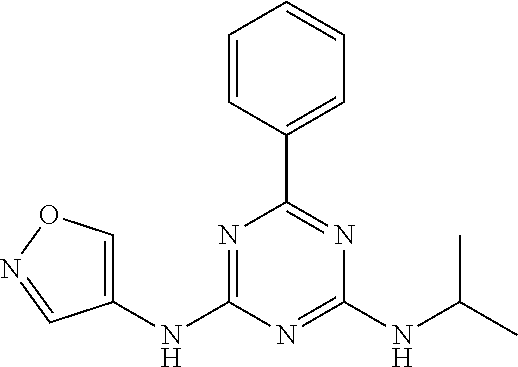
C1=CC(C2=NC(NC(C)C)=NC(NC3=CON=C3)=N2)=CC=C1
